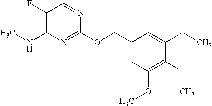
C1(OCC2=CC(OC)=C(OC)C(OC)=C2)=NC(NC)=C(F)C=N1
